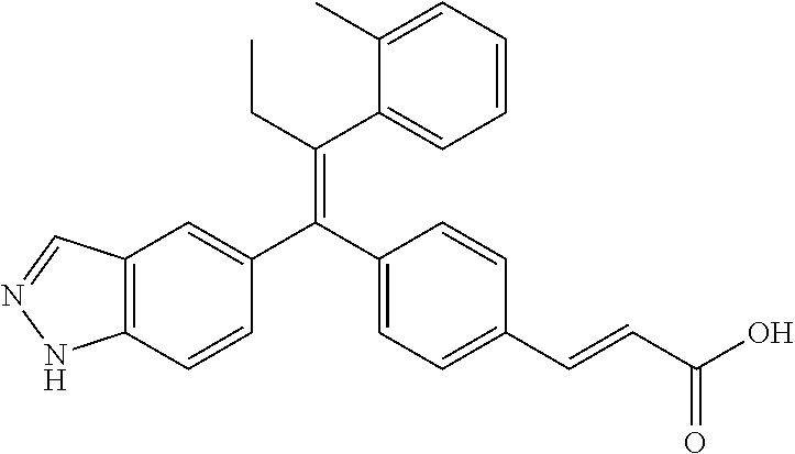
C12=C(C=CC(C(C3=CC=C(C=CC(O)=O)C=C3)=C(CC)C3=CC=CC=C3C)=C1)NN=C2
